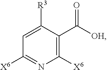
C1([X6])=NC([X6])=C(C([OH])=O)C([R3])=C1
